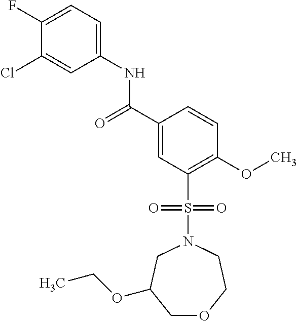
C(C1=CC(S(N2CCOCC(OCC)C2)(=O)=O)=C(OC)C=C1)(=O)NC1=CC=C(F)C(Cl)=C1
